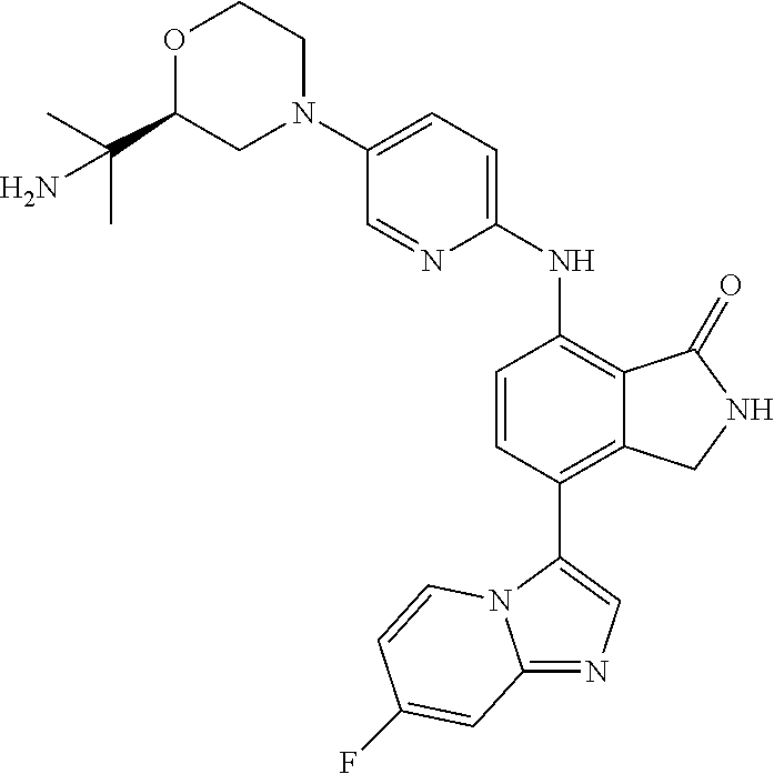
C12=NC=C(C3=C4C(=C(NC5=CC=C(N6CCOC(C(C)(C)N)C6)C=N5)C=C3)C(=O)NC4)N1C=CC(F)=C2
